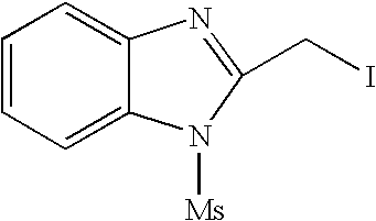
C1=CC=C2C(=C1)N=C(CI)N2[Ms]
